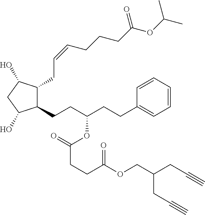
C1(CC=CCCCC(OC(C)C)=O)C(CCC(CCC2=CC=CC=C2)OC(CCC(OCC(CC#C)CC#C)=O)=O)C(O)CC1O
